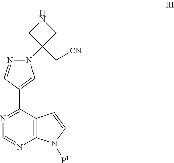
N1CC(N2N=CC(C3=NC=NC4=C3C=CN4[P1])=C2)(C[CN])C1
